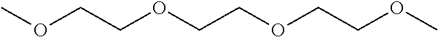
O(CCOCCOCCOC)C
